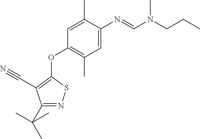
C1(C(C)(C)C)=NSC(OC2=C(C)C=C(N=CN(CCC)C)C(C)=C2)=C1C#N
